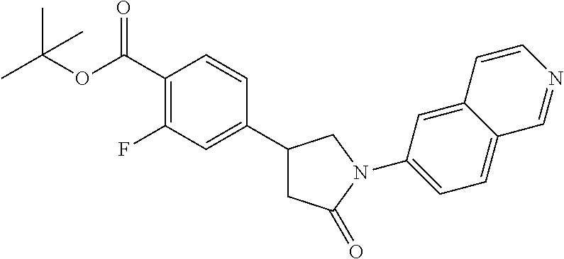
C1(F)=C(C(OC(C)(C)C)=O)C=CC(C2CC(=O)N(C3=CC=C4C(=C3)C=CN=C4)C2)=C1
